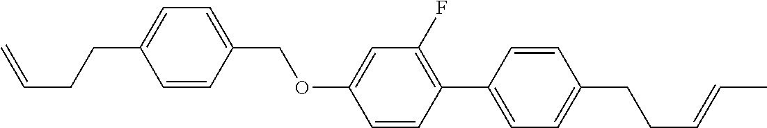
C1=CC(COC2=CC(F)=C(C3=CC=C(CCC=CC)C=C3)C=C2)=CC=C1CCC=C
